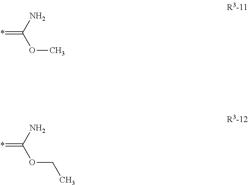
NC(OC)=*.NC(OCC)=*
